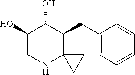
C1(O)CNC2(C(CC3=CC=CC=C3)C1O)CC2
